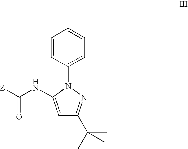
[Z]C(NC1=CC(C(C)(C)C)=NN1C1=CC=C(C)C=C1)=O
